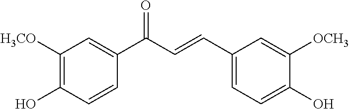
C1=CC(O)=C([H3CO])C=C1C(C=CC1=CC=C(O)C([OCH3])=C1)=O
